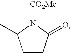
C1CC(=O)N([CO2Me])C1C
